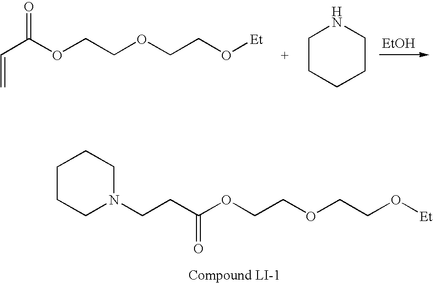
C(C(OCCOCCO[Et])=O)=C.C1CCCCN1.[EtOH].C1CCN(CCC(OCCOCCO[Et])=O)CC1
